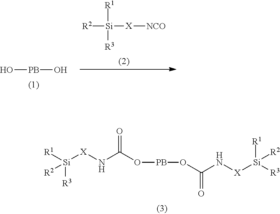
[Si]([R1])([R2])([X]NC(O[PB]OC(N[X][Si]([R1])([R3])[R2])=O)=O)[R3].O[PB]O.[R1][Si]([R2])([R3])[X][NCO]
